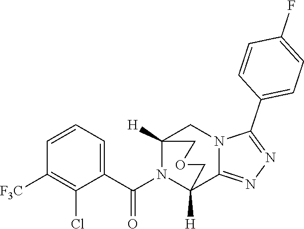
C1=CC=C(C(N2C3([H])C4=NN=C(C5=CC=C(F)C=C5)N4CC2([H])COC3)=O)C(Cl)=C1[F3C]
